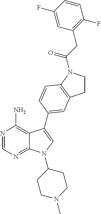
N1=CN=C2C(=C1N)C(C1=CC3=C(N(C(CC4=C(F)C=CC(F)=C4)=O)CC3)C=C1)=CN2C1CCN(C)CC1
